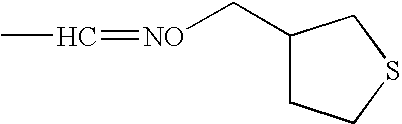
C1(C[NO]=CC)CCSC1
